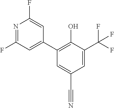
N1=C(F)C=C(C2=C(O)C(C(F)(F)F)=CC(C#N)=C2)C=C1F
